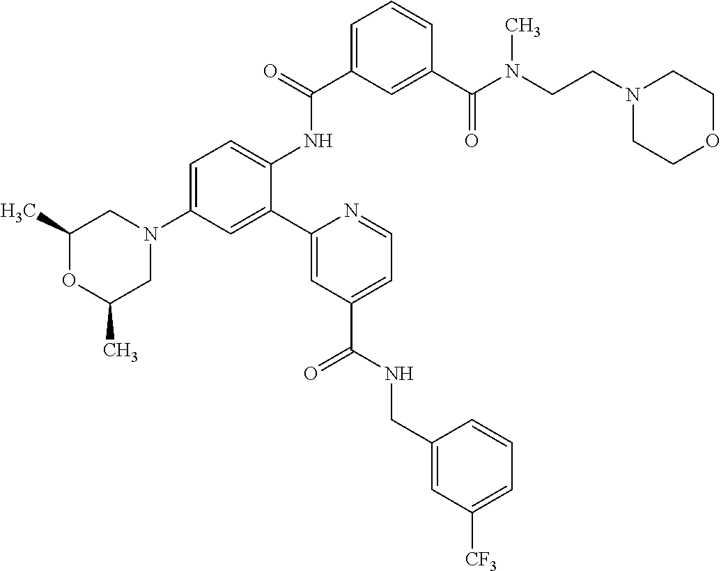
C1=C(C(=O)NC2=CC=C(N3CC(C)OC(C)C3)C=C2C2=CC(C(NCC3=CC([CF3])=CC=C3)=O)=CC=N2)C=C(C(N(CCN2CCOCC2)C)=O)C=C1
